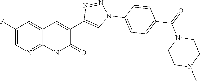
C1(F)=CN=C2C(=C1)C=C(C1=CN(C3=CC=C(C(=O)N4CCN(C)CC4)C=C3)N=N1)C(=O)N2
